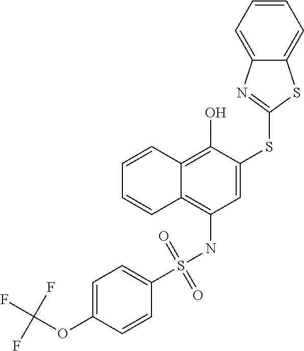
C1=C(SC2=NC3=CC=CC=C3S2)C(O)=C2C(=C1NS(C1=CC=C(OC(F)(F)F)C=C1)(=O)=O)C=CC=C2
